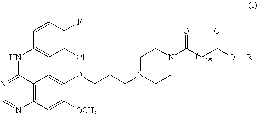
C1(Cl)=C(F)C=CC(NC2=NC=NC3=C2C=C(OCCCN2CCN(C(CC(O[R])=O)=O)CC2)C([OCH3])=C3)=C1
